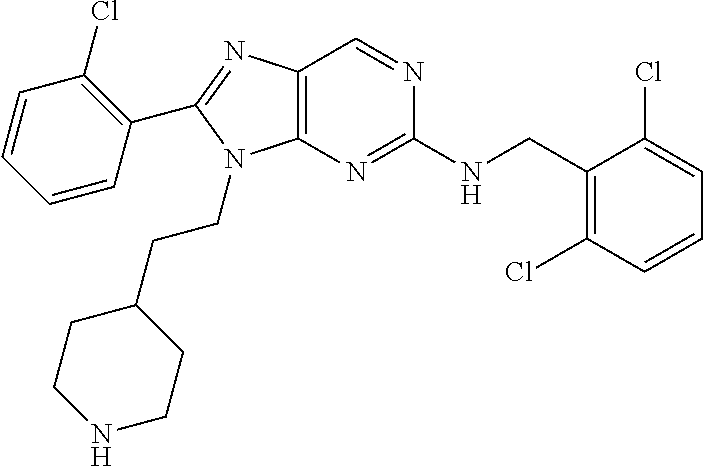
C1=CC(C2=NC3=C(N2CCC2CCNCC2)N=C(NCC2=C(Cl)C=CC=C2Cl)N=C3)=C(Cl)C=C1
